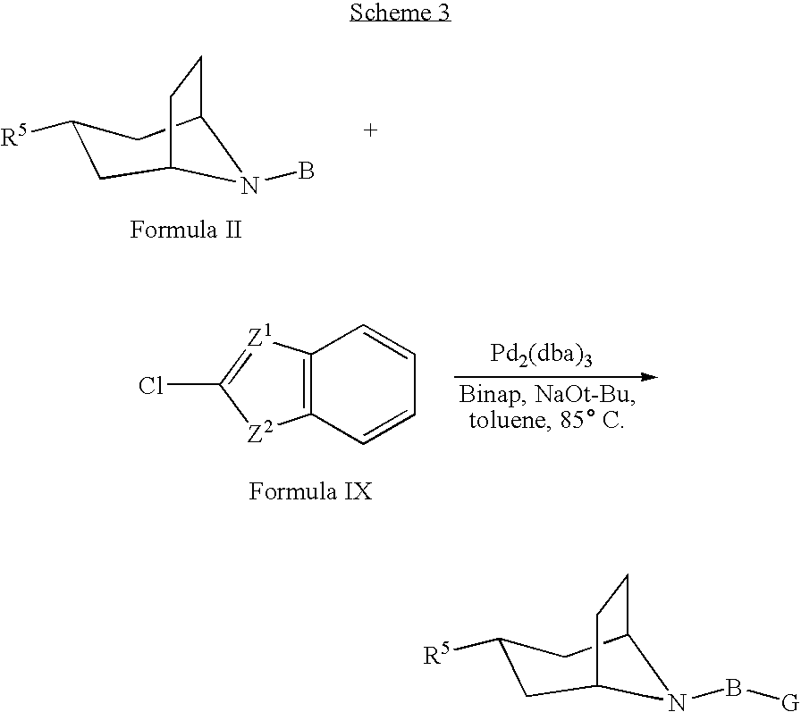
C1C2CCC(CC1[R5])CN(B)C2.C12=C(C=CC=C1)[Z2]C(Cl)=[Z1]2.C1C2CCC(CC1[R5])CN(B[G])C2
